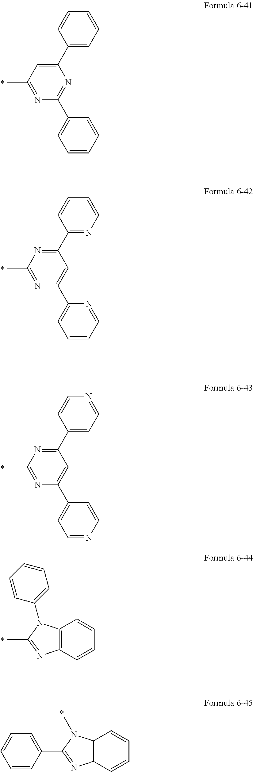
C1(C2=CC=CC=C2)=NC(C2=CC=CC=C2)=CC(C)=N1.C1(C2=CC=CC=N2)=CC(C2=NC=CC=C2)=NC(C)=N1.C1(C2=CC=NC=C2)=CC(C2=CC=NC=C2)=NC(C)=N1.C12=C(C=CC=C1)N=C(C)N2C1=CC=CC=C1.C12=C(C=CC=C1)N=C(C1=CC=CC=C1)N2C
